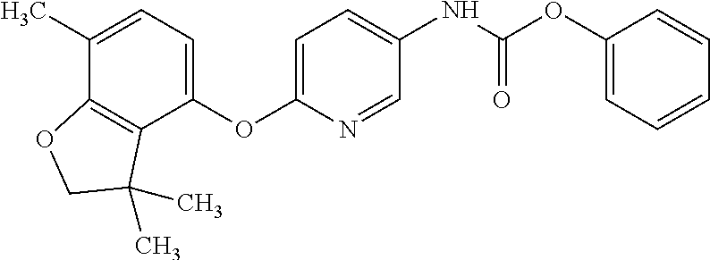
C1(OC2=CC=C(NC(OC3=CC=CC=C3)=O)C=N2)=CC=C(C)C2=C1C(C)(C)CO2
